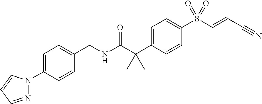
N(C(C(C1=CC=C(S(C=CC#N)(=O)=O)C=C1)(C)C)=O)CC1=CC=C(N2N=CC=C2)C=C1
